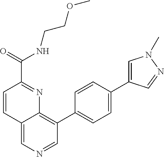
C1=CC(C(NCCOC)=O)=NC2=C(C3=CC=C(C4=CN(C)N=C4)C=C3)C=NC=C12
